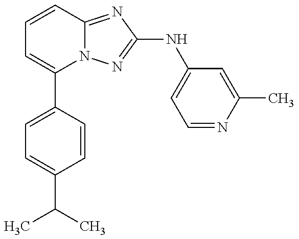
C1=C(C2=CC=CC3=NC(NC4=CC=NC(C)=C4)=NN23)C=CC(C(C)C)=C1
